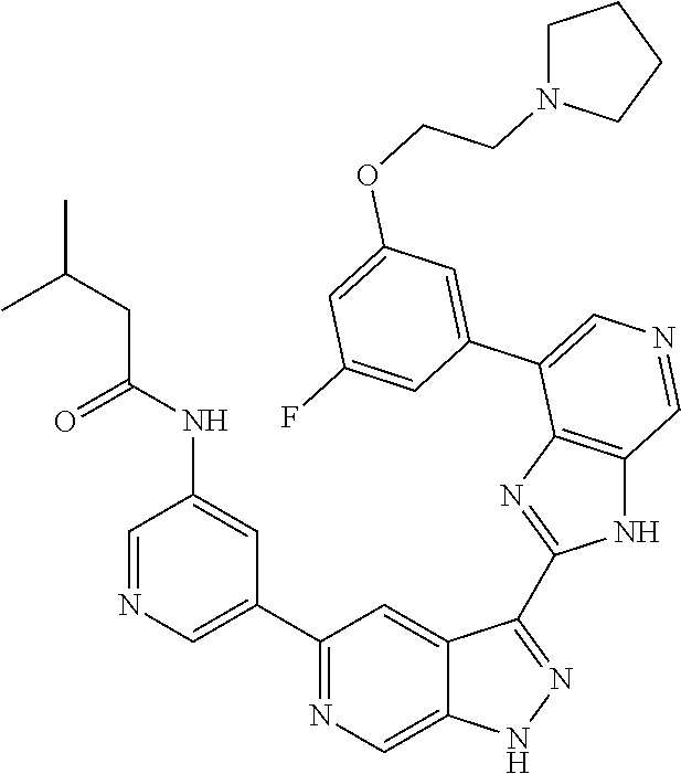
C1(C2=CN=CC(NC(CC(C)C)=O)=C2)=NC=C2C(=C1)C(C1=NC3=C(N1)C=NC=C3C1=CC(OCCN3CCCC3)=CC(F)=C1)=NN2
